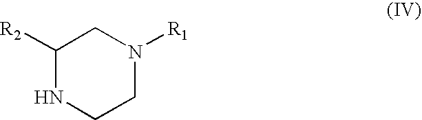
C1([R2])NCCN([R1])C1
